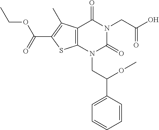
C12=C(N(CC(C3=CC=CC=C3)OC)C(=O)N(CC(O)=O)C1=O)SC(C(=O)OCC)=C2C
